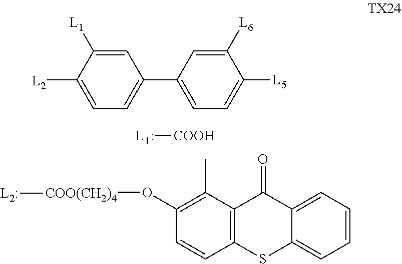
[L2]C1=CC=C(C2=CC=C([L5])C([L6])=C2)C=C1[L1].[COOH][L1:].C1(O[COO(CH2)4][L2:])=C(C)C2=C(C=C1)SC1=CC=CC=C1C2=O
